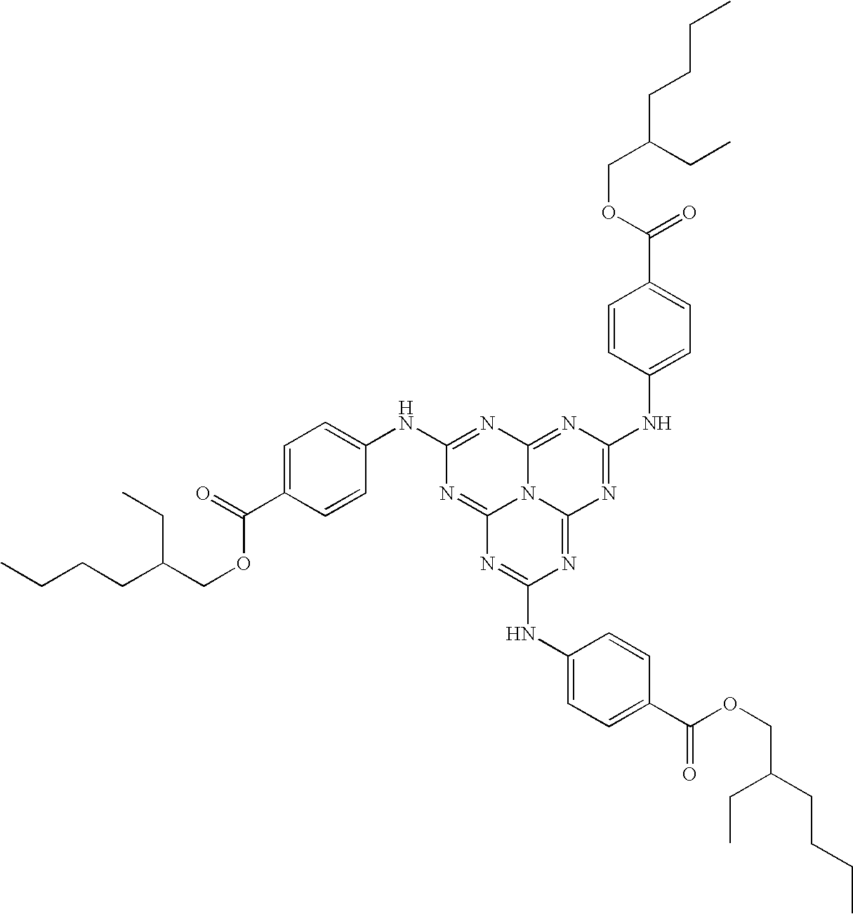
C1(NC2=CC=C(C(=O)OCC(CCCC)CC)C=C2)=NC2=NC(NC3=CC=C(C(OCC(CCCC)CC)=O)C=C3)=NC3=NC(NC4=CC=C(C(=O)OCC(CCCC)CC)C=C4)=NC(=N1)N23
